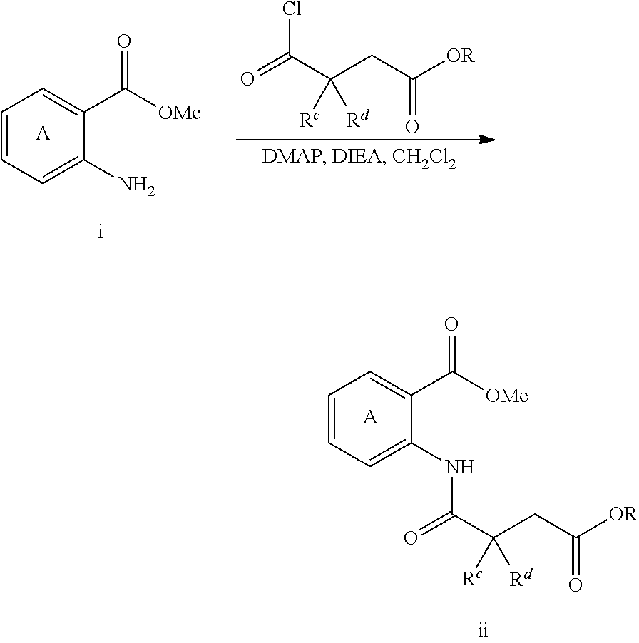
C1=CC=C(N)C(C([OMe])=O)=C1.[A].ClC(C(CC([OR])=O)([Rd])[Rc])=O.C1=CC=C(NC(C(CC([OR])=O)([Rd])[Rc])=O)C(C([OMe])=O)=C1.[A]
